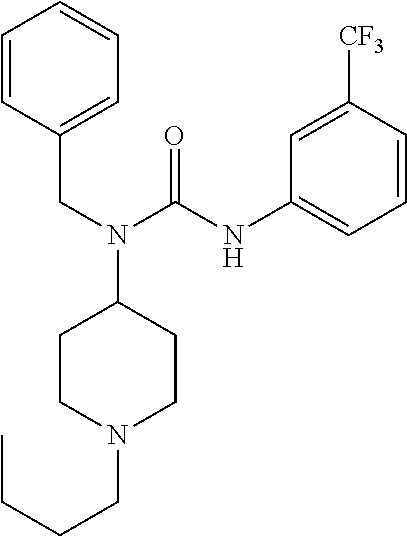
C1=CC(CN(C2CCN(CCCC)CC2)C(NC2=CC=CC([CF3])=C2)=O)=CC=C1
